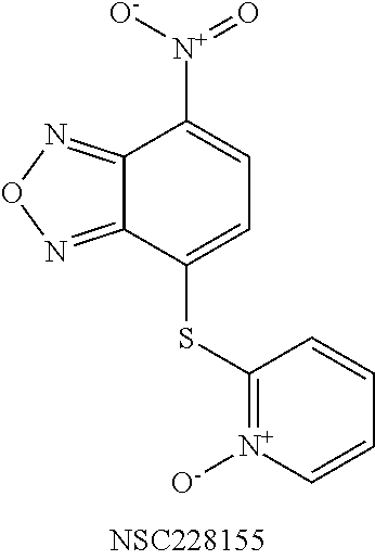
C1(SC2=CC=C([N+]([O-])=O)C3=NON=C23)=[N+]([O-])C=CC=C1
